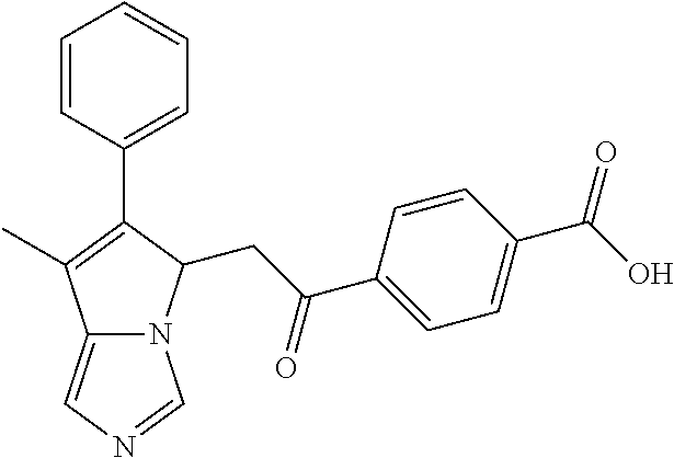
C1=CC(C(O)=O)=CC=C1C(CC1N2C(=CN=C2)C(C)=C1C1=CC=CC=C1)=O
